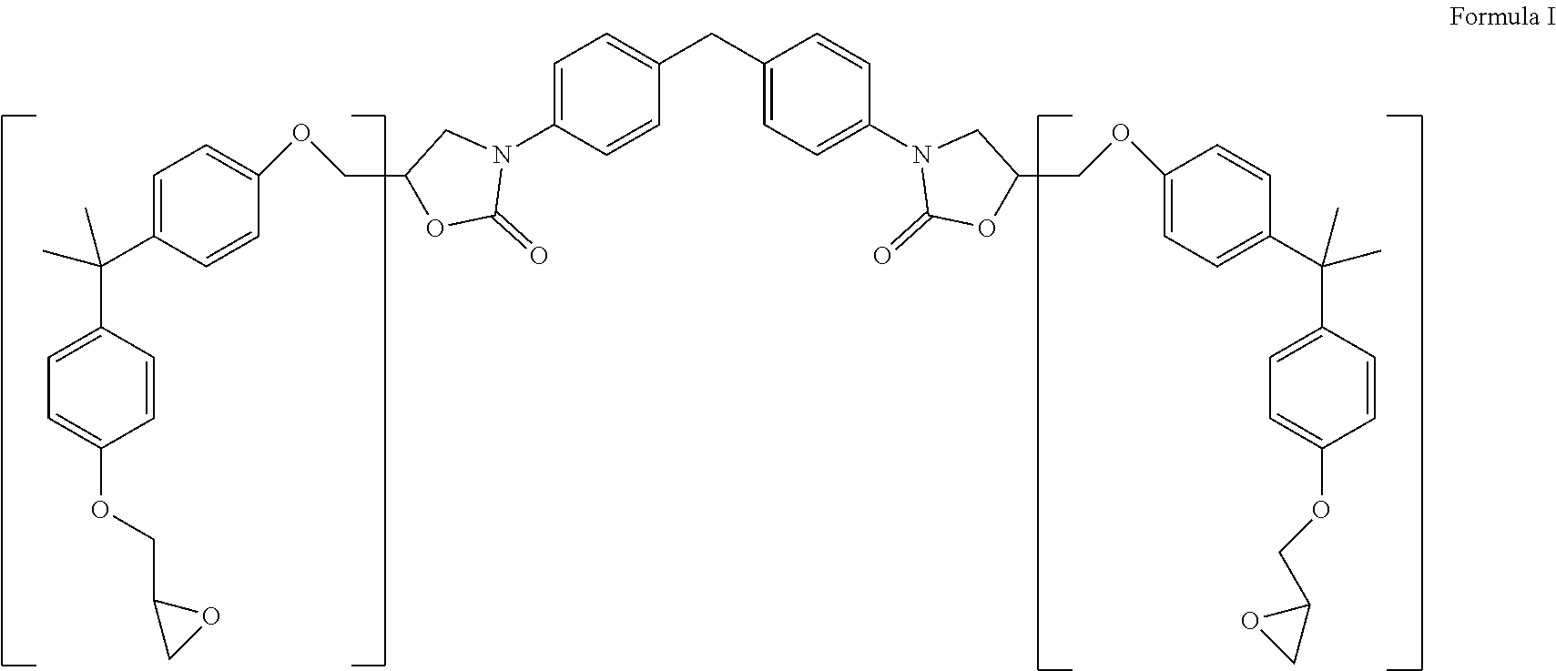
C1(CC2=CC=C(N3C(=O)OC(COC4=CC=C(C(C5=CC=C(OCC6OC6)C=C5)(C)C)C=C4)C3)C=C2)=CC=C(N2CC(COC3=CC=C(C(C4=CC=C(OCC5CO5)C=C4)(C)C)C=C3)OC2=O)C=C1
